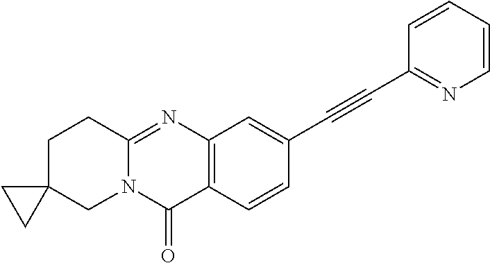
C12=NC3=C(C(=O)N1CC1(CC2)CC1)C=CC(C#CC1=NC=CC=C1)=C3
